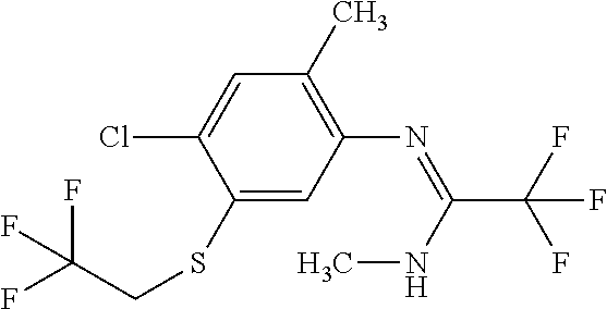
C1(C)=C(N=C(C(F)(F)F)NC)C=C(SCC(F)(F)F)C(Cl)=C1
